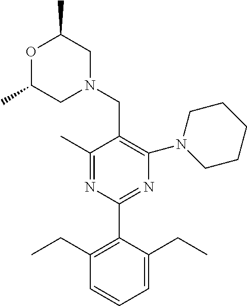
C1(C)=NC(C2=C(CC)C=CC=C2CC)=NC(N2CCCCC2)=C1CN1CC(C)OC(C)C1
